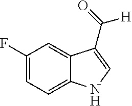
C1=C(F)C=C2C(=C1)NC=C2C([H])=O
